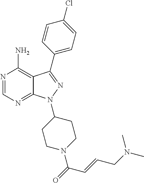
N1=CN=C2C(=C1N)C(C1=CC=C(Cl)C=C1)=NN2C1CCN(C(=O)C=CCN(C)C)CC1
